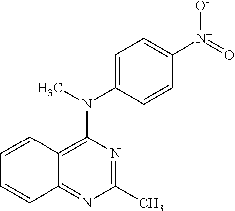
C1(C)=NC(N(C)C2=CC=C([N+](=O)[O-])C=C2)=C2C(=N1)C=CC=C2
